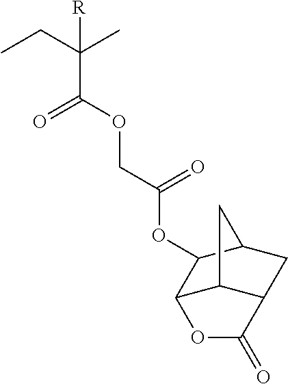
C12C3C(CC(C1OC(COC(C(CC)(C)[R])=O)=O)C3)C(=O)O2
